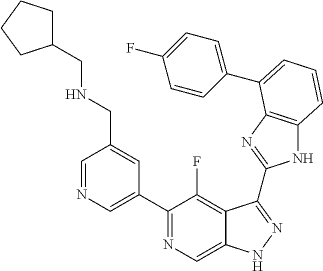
C1=NC=C(C2=NC=C3C(=C2F)C(C2=NC4=C(N2)C=CC=C4C2=CC=C(F)C=C2)=NN3)C=C1CNCC1CCCC1
